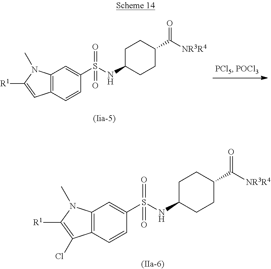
C1C(NS(C2=CC3=C(C=C2)C(Cl)=C([R1])N3C)(=O)=O)CCC(C([NR3R4])=O)C1.C1C(NS(C2=CC3=C(C=C2)C=C([R1])N3C)(=O)=O)CCC(C([NR3R4])=O)C1
